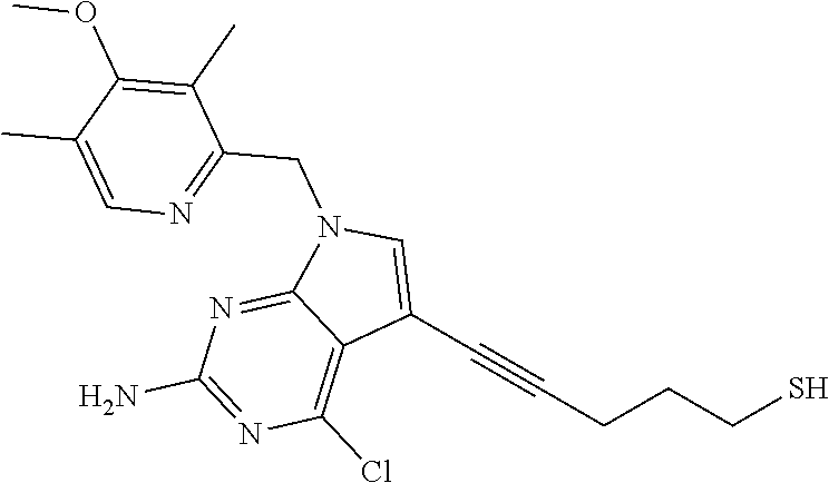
C12=C(Cl)N=C(N)N=C1N(CC1=NC=C(C)C(OC)=C1C)C=C2C#CCCCS
